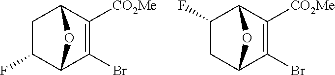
C1(F)C2C(Br)=C([CO2Me])C(C1)O2.C1C2C(Br)=C([CO2Me])C(C1F)O2
